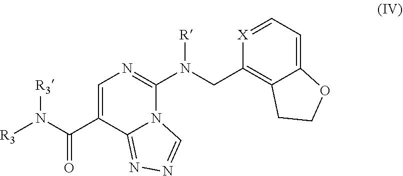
[R3]N(C(C1=CN=C(N(CC2=C3C(=CC=[X]2)OCC3)[R])N2C1=NN=C2)=O)[R3]
